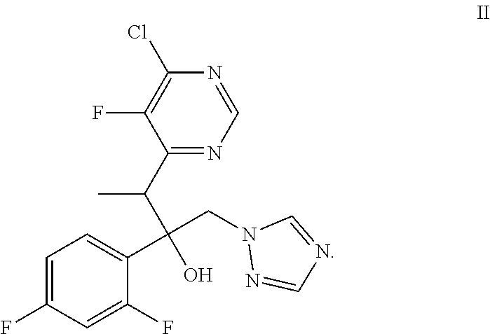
C1(C(C)C(CN2N=CN=C2)(C2=CC=C(F)C=C2F)O)=NC=NC(Cl)=C1F
